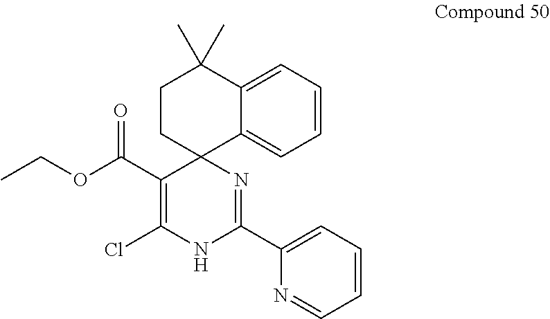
C1=CC=C2C(=C1)C1(CCC2(C)C)C(C(OCC)=O)=C(Cl)NC(C2=CC=CC=N2)=N1
